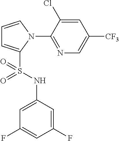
C1=CN(C2=NC=C([CF3])C=C2Cl)C(S(NC2=CC(F)=CC(F)=C2)(=O)=O)=C1
